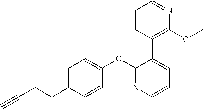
C1=C(CCC#C)C=CC(OC2=NC=CC=C2C2=C(OC)N=CC=C2)=C1
